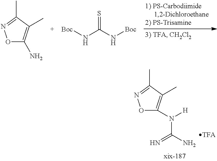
O1C(N([H])C(=N)N)=C(C)C(C)=N1.O1C(N)=C(C)C(C)=N1.N(C(N[Boc])=S)[Boc]
